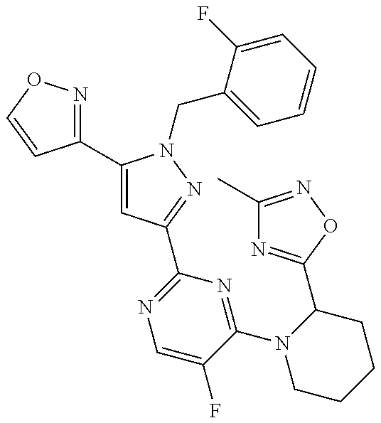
C1(C2=CC(C3=NC=C(F)C(N4CCCCC4C4=NC(C)=NO4)=N3)=NN2CC2=CC=CC=C2F)=NOC=C1
